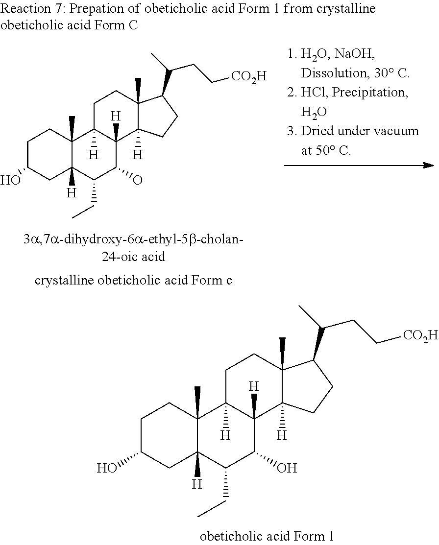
C1C(O)CC2([H])C(C)(C1)C1([H])C([H])(C(O)C2CC)C2([H])C(C)(CC1)C(C(C)CC[CO2H])CC2.C1CC2(C)C([H])(CC1O)C(CC)C(O)C1([H])C2([H])CCC2(C)C1([H])CCC2C(C)CC[CO2H]
